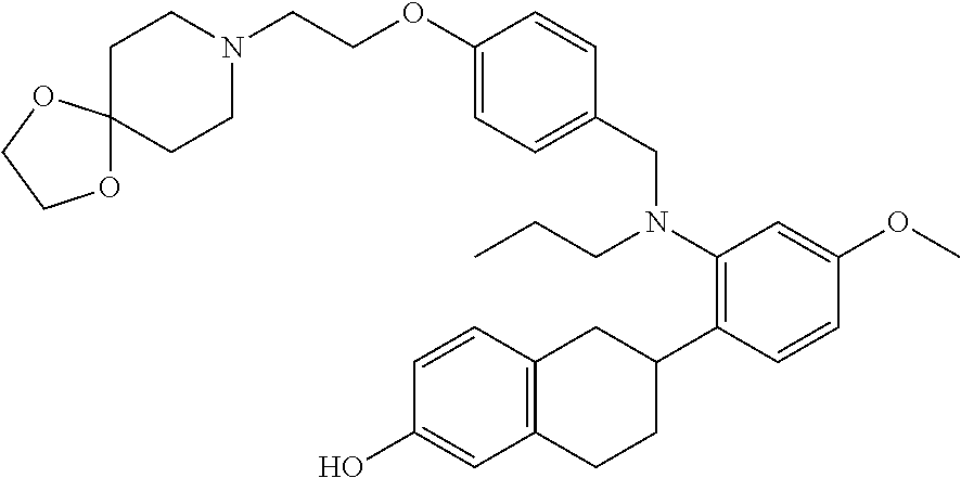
N1(CCOC2=CC=C(CN(C3=C(C4CC5=C(CC4)C=C(O)C=C5)C=CC(OC)=C3)CCC)C=C2)CCC2(CC1)OCCO2
